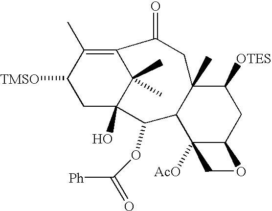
C12(C)C(C3([AcO])C(CC1[OTES])OC3)C(OC([Ph])=O)C1(O)C(C)(C)C(=C(C)C([TMSO])C1)C(=O)C2
